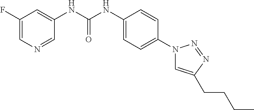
C1(F)=CN=CC(NC(NC2=CC=C(N3C=C(CCCC)N=N3)C=C2)=O)=C1
